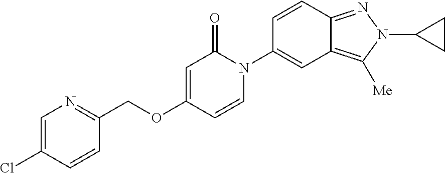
C(OC1=CC(=O)N(C2=CC3=C([Me])N(C4CC4)N=C3C=C2)C=C1)C1=NC=C(Cl)C=C1
